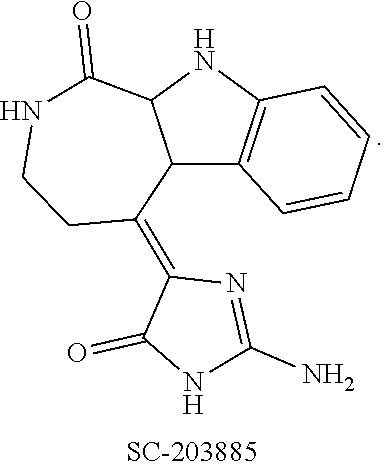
C12C3=C(NC1C(=O)NCCC2=C1C(=O)NC(N)=N1)C=CC=C3
